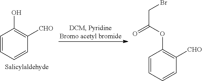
C1=CC=CC([CHO])=C1O.C1=CC=CC([CHO])=C1OC(=O)CBr
